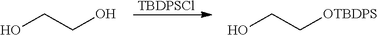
[TBDPSCl].OCCO.OCC[OTBDPS]
